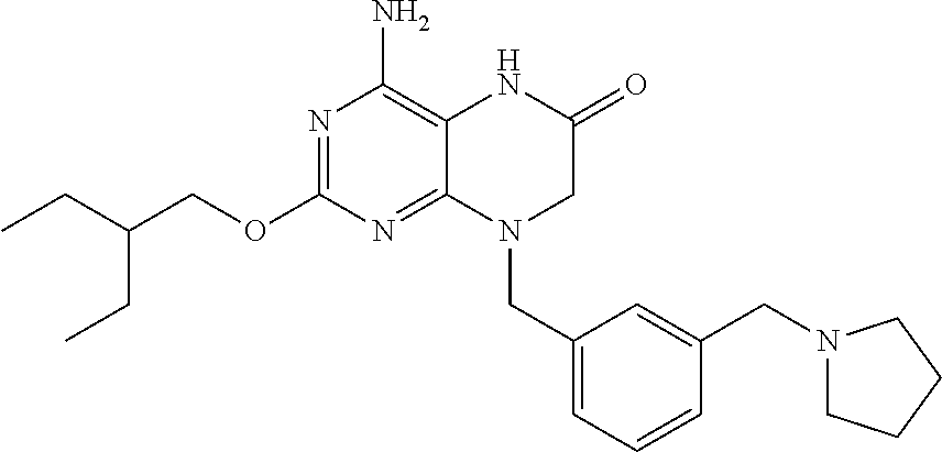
N1=C(OCC(CC)CC)N=C2C(=C1N)NC(=O)CN2CC1=CC=CC(CN2CCCC2)=C1
